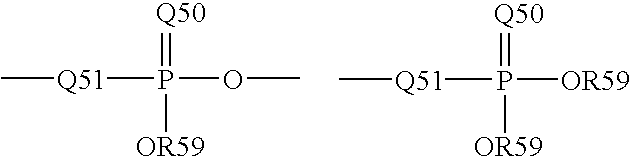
[Q51](P(OC)(=[Q50])[OR59])C.[Q51](P([OR59])(=[Q50])[OR59])C
